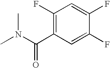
C1(F)=C(C(N(C)C)=O)C=C(F)C(F)=C1
